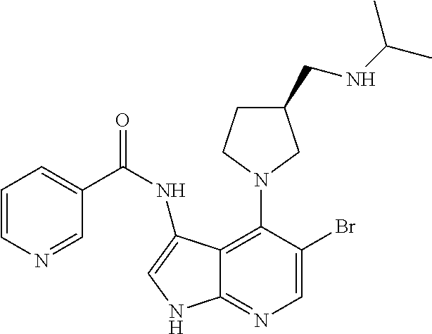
C1=C(Br)C(N2CC(CNC(C)C)CC2)=C2C(=N1)NC=C2NC(=O)C1=CC=CN=C1
